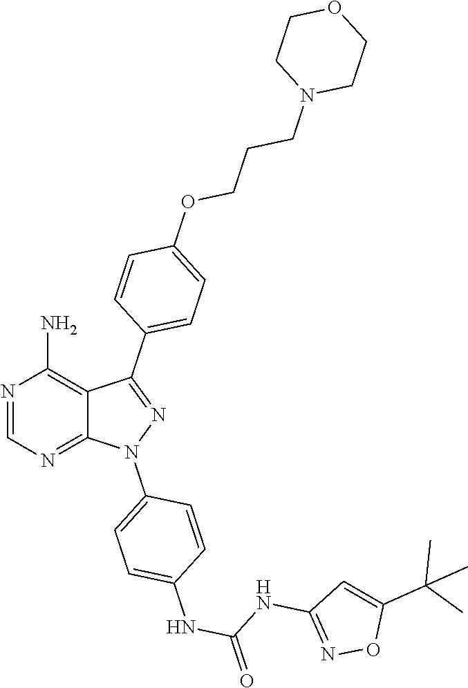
N1=CN=C2C(=C1N)C(C1=CC=C(OCCCN3CCOCC3)C=C1)=NN2C1=CC=C(NC(NC2=NOC(C(C)(C)C)=C2)=O)C=C1
